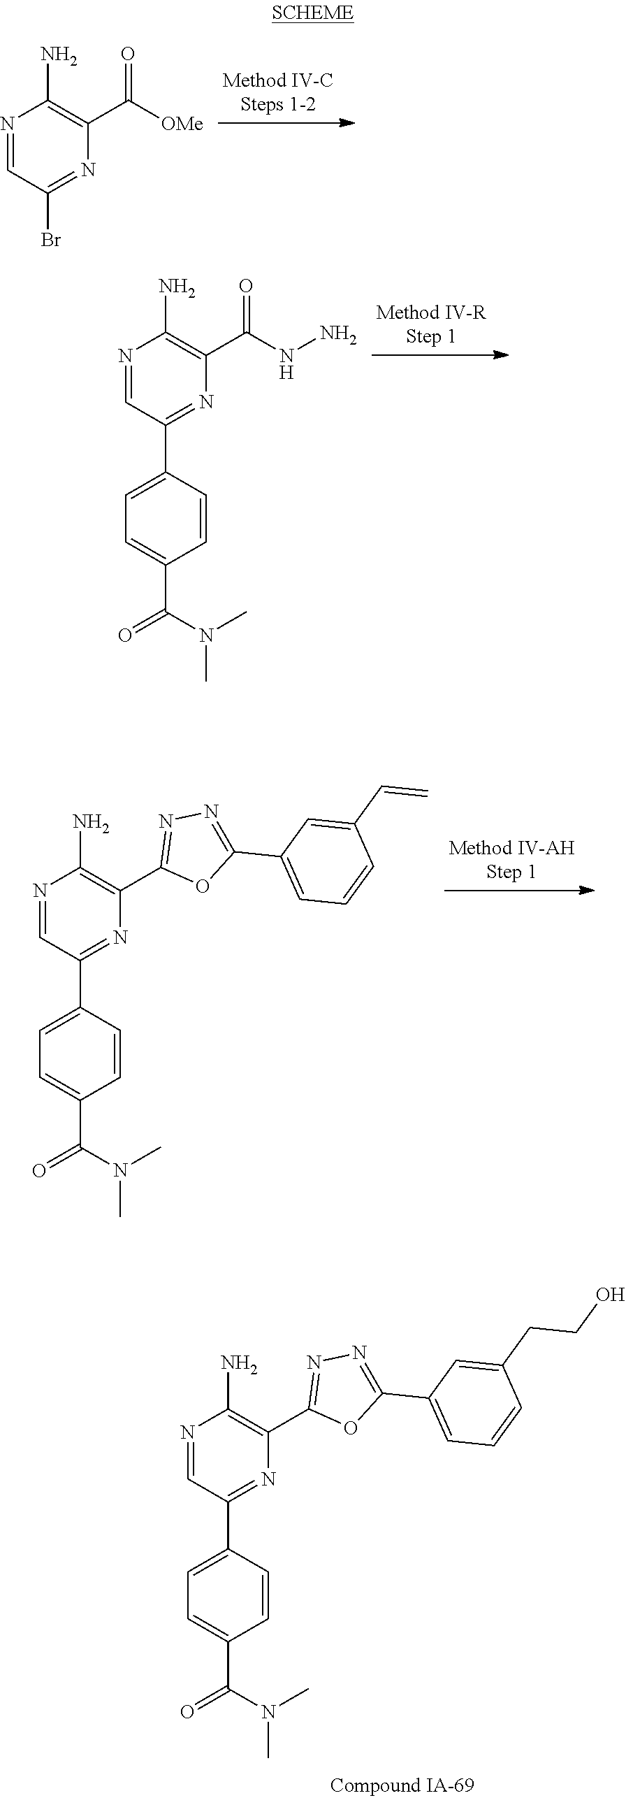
N1=CC(Br)=NC(C([OMe])=O)=C1N.N1=CC(C2=CC=C(C(N(C)C)=O)C=C2)=NC(C(=O)NN)=C1N.N1=CC(C2=CC=C(C(=O)N(C)C)C=C2)=NC(C2=NN=C(C3=CC=CC(C=C)=C3)O2)=C1N.N1=CC(C2=CC=C(C(=O)N(C)C)C=C2)=NC(C2=NN=C(C3=CC=CC(CCO)=C3)O2)=C1N
